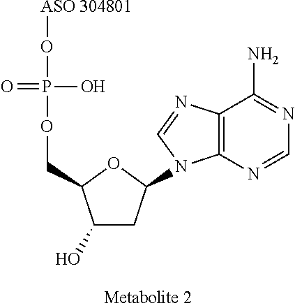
OC1CC(N2C3=C(N=C2)C(N)=NC=N3)OC1COP(O)(=O)O[ASO 304801]
